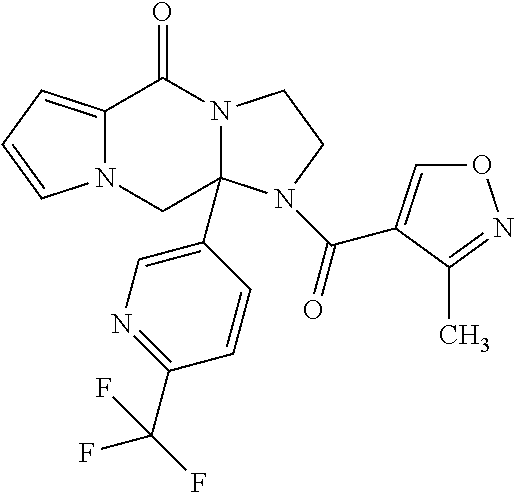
C12=CC=CN1CC1(C3=CN=C(C(F)(F)F)C=C3)N(C2=O)CCN1C(=O)C1=CON=C1C
